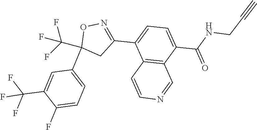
C1(C2=CC=C(C(NCC#C)=O)C3=C2C=CN=C3)=NOC(C(F)(F)F)(C2=CC=C(F)C(C(F)(F)F)=C2)C1
